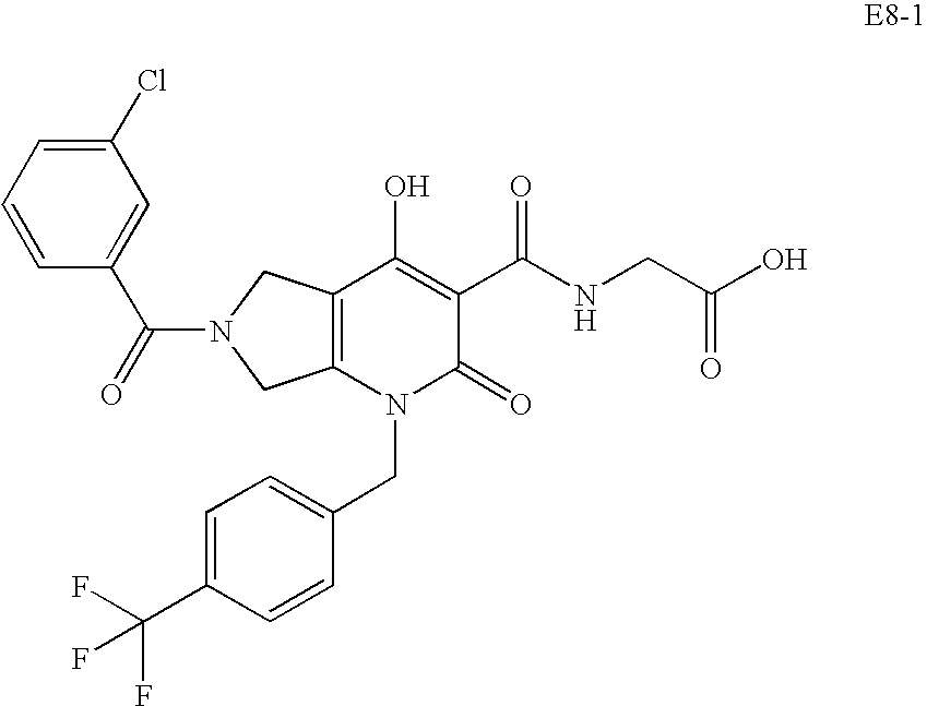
C12=C(N(CC3=CC=C(C(F)(F)F)C=C3)C(=O)C(C(NCC(O)=O)=O)=C1O)CN(C(C1=CC(Cl)=CC=C1)=O)C2
